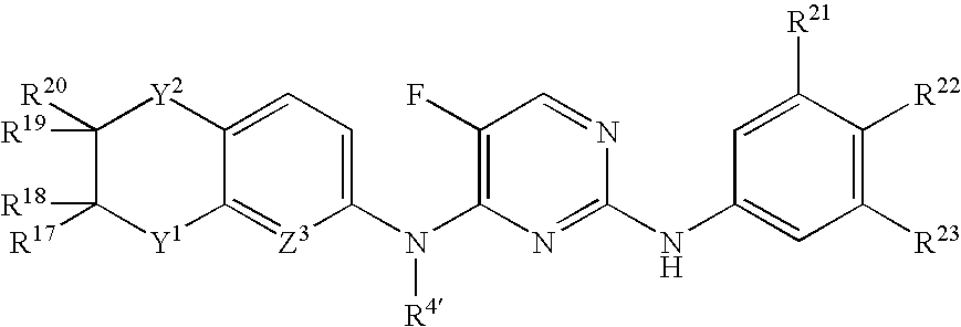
C1(F)=C(N(C2=CC=C3C(=[Z3]2)[Y1]C([R17])([R18])C([R20])([R19])[Y2]3)[R4])N=C(NC2=CC([R23])=C([R22])C([R21])=C2)N=C1
